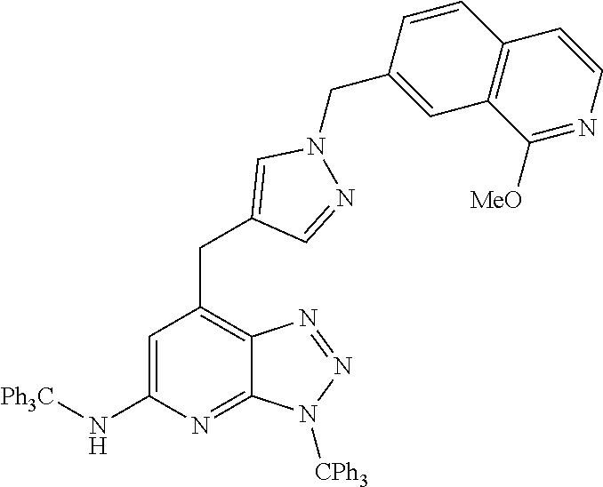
C1=C(N[Ph3C])N=C2C(=C1CC1=CN(CC3=CC4=C(C=CN=C4[MeO])C=C3)N=C1)N=NN2[CPh3]
